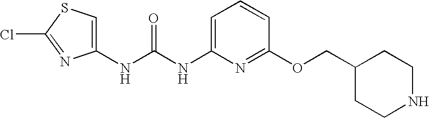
N(C(NC1=CC=CC(OCC2CCNCC2)=N1)=O)C1=CSC(Cl)=N1
